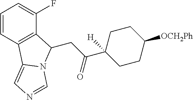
C1=CC2=C(C(F)=C1)C(CC(=O)C1([H])CCC([OCH2Ph])CC1)N1C2=CN=C1
